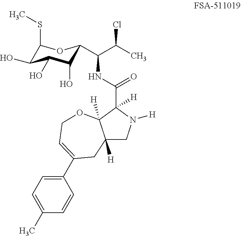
C1(SC)C(O)C(O)C(O)C(C(C(C)Cl)NC(C2([H])C3([H])C([H])(CN2[H])CC(C2=CC=C(C)C=C2)=CCO3)=O)O1
